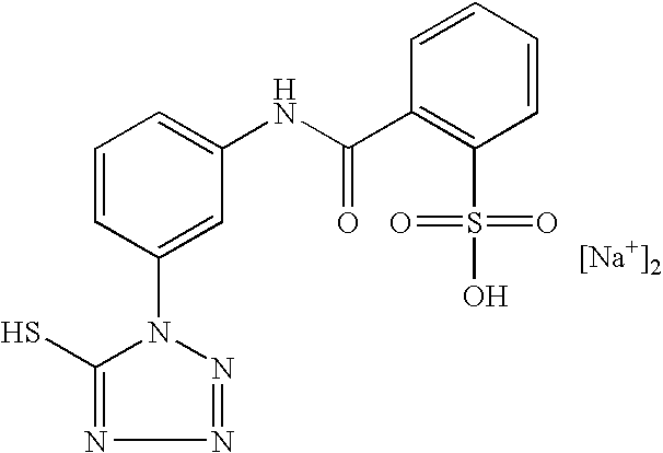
C1=CC(N2C(S)=NN=N2)=CC(NC(C2=C(S(=O)(=O)O)C=CC=C2)=O)=C1.[[Na+]2]
